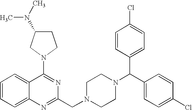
C12=CC=CC=C1C(N1CC(N(C)C)CC1)=NC(CN1CCN(C(C3=CC=C(Cl)C=C3)C3=CC=C(Cl)C=C3)CC1)=N2
